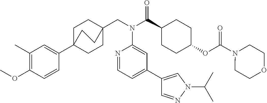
C1(C)=C(OC)C=CC(C23CCC(CN(C(C4CCC(OC(N5CCOCC5)=O)CC4)=O)C4=CC(C5=CN(C(C)C)N=C5)=CC=N4)(CC2)CC3)=C1
